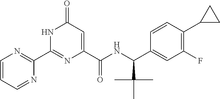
N1C(C2=NC=CC=N2)=NC(C(NC(C2=CC(F)=C(C3CC3)C=C2)C(C)(C)C)=O)=CC1=O
